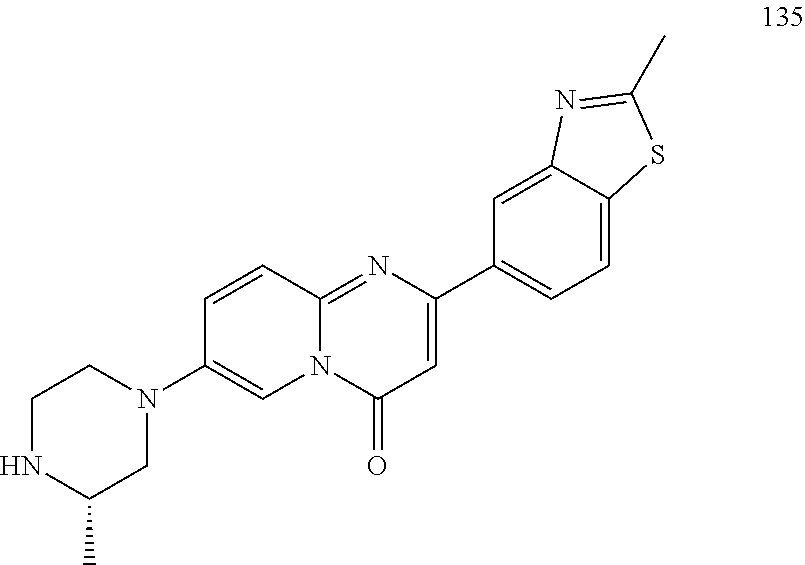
C1N(C2=CN3C(=NC(C4=CC=C5C(=C4)N=C(C)S5)=CC3=O)C=C2)CCNC1C
